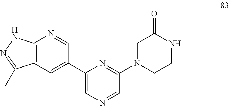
C12=C(C=C(C3=CN=CC(N4CCNC(=O)C4)=N3)C=N1)C(C)=NN2
